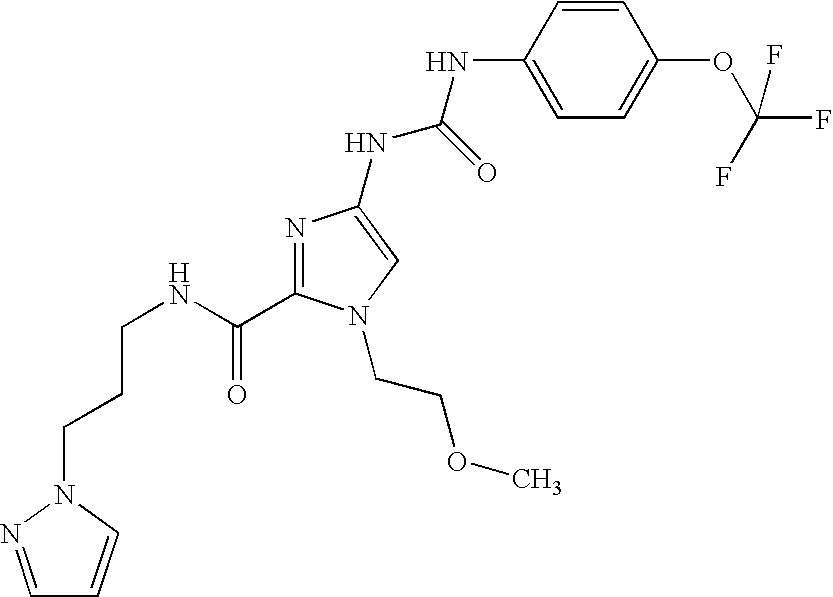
C(CNC(=O)C1=NC(NC(NC2=CC=C(OC(F)(F)F)C=C2)=O)=CN1CCOC)CN1C=CC=N1
